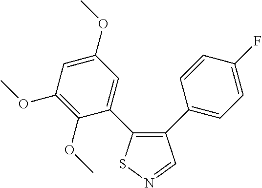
C1(OC)=C(OC)C(C2=C(C3=CC=C(F)C=C3)C=NS2)=CC(OC)=C1
